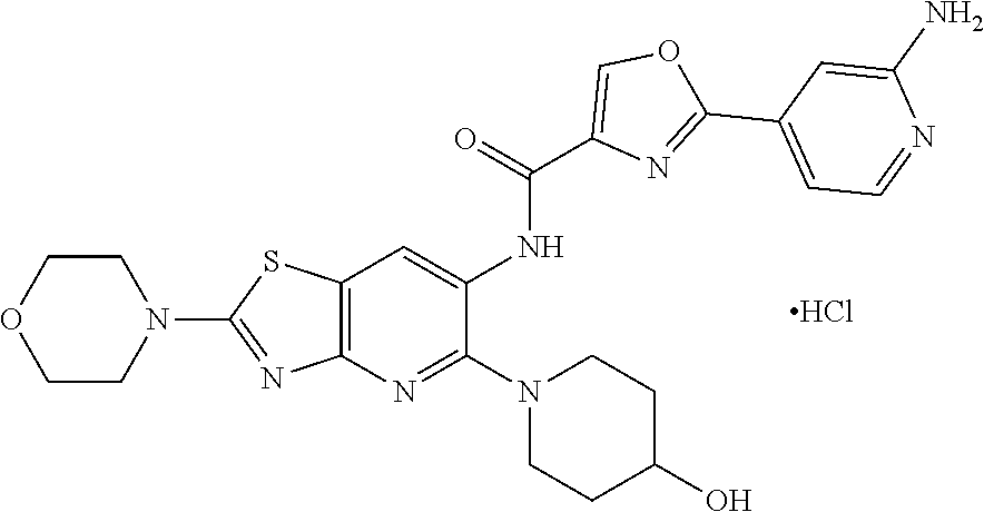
C1COCCN1C1=NC2=C(S1)C=C(NC(=O)C1=COC(C3=CC=NC(N)=C3)=N1)C(N1CCC(O)CC1)=N2.Cl
